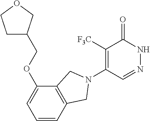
C1([F3C])=C(N2CC3=C(C(OCC4CCOC4)=CC=C3)C2)C=NNC1=O
